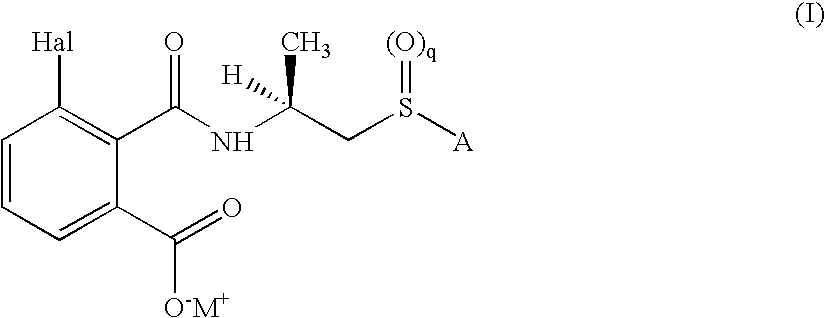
C1=CC=C(C(=O)[O-M+])C(C(NC(CS([A])=[(O)q])(C)[H])=O)=C1[Hal]
